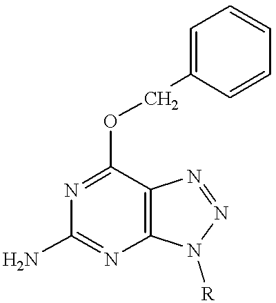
C1(N)=NC2=C(C(OCC3=CC=CC=C3)=N1)N=NN2[R]
